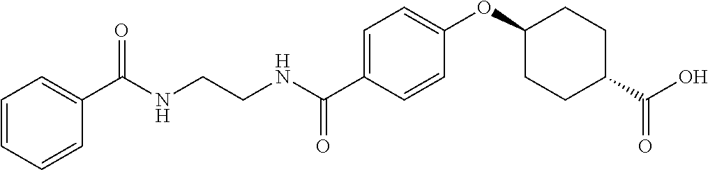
C1=CC=C(C(NCCNC(C2=CC=C(OC3CCC(C(O)=O)CC3)C=C2)=O)=O)C=C1
